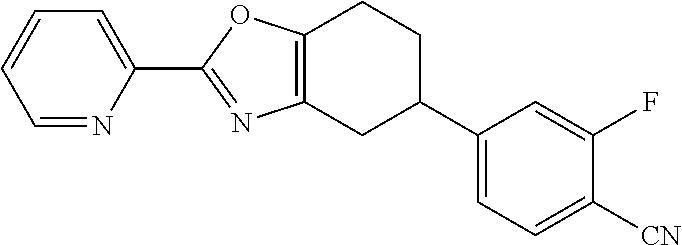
C12=C(CC(C3=CC=C([CN])C(F)=C3)CC1)N=C(C1=CC=CC=N1)O2
